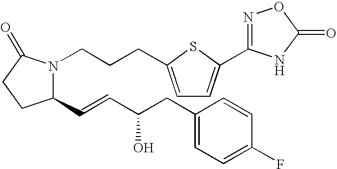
C1(C=CC(CC2=CC=C(F)C=C2)O)N(CCCC2=CC=C(C3=NOC(=O)N3)S2)C(=O)CC1
